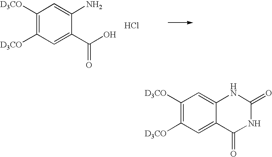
C1([D3CO])=C([D3CO])C=C(C(O)=O)C(N)=C1.Cl.C1([D3CO])=C([D3CO])C=C2C(=C1)NC(=O)NC2=O
